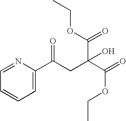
C1=C(C(CC(C(=O)OCC)(C(OCC)=O)O)=O)N=CC=C1
